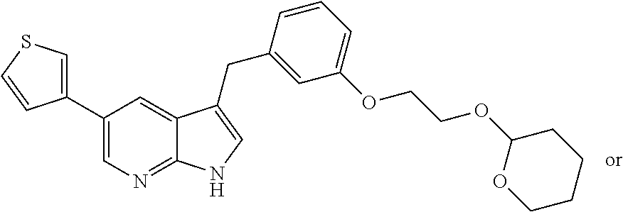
C1(C2=CN=C3C(=C2)C(CC2=CC(OCCOC4OCCCC4)=CC=C2)=CN3)=CSC=C1
